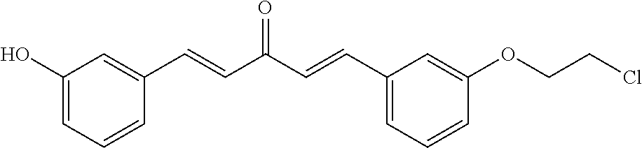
C1(O)=CC=CC(C=CC(C=CC2=CC=CC(OCCCl)=C2)=O)=C1
